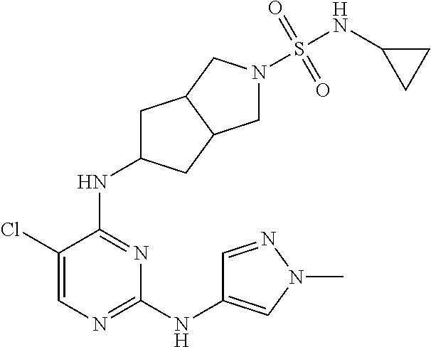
C1C(NC2=NC(NC3=CN(C)N=C3)=NC=C2Cl)CC2C1CN(S(NC1CC1)(=O)=O)C2
